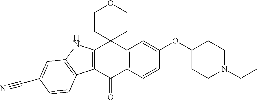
C12=C(C(=O)C3=C(C14CCOCC4)C=C(OC1CCN(CC)CC1)C=C3)C1=C(N2)C=C(C#N)C=C1
